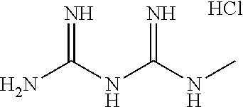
NC(NC(NC)=N)=N.Cl
